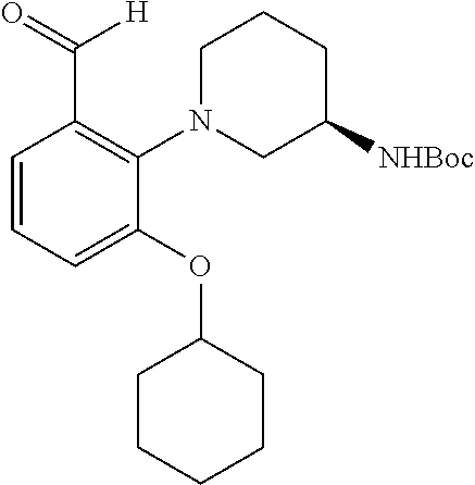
O=C(C1=C(N2CC([NHBoc])CCC2)C(OC2CCCCC2)=CC=C1)[H]
